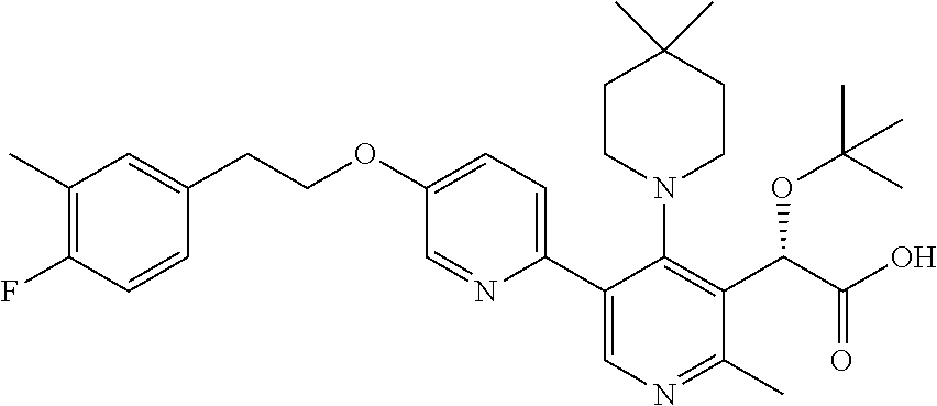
C1=CC(CCOC2=CC=C(C3=CN=C(C)C(C(C(O)=O)OC(C)(C)C)=C3N3CCC(C)(C)CC3)N=C2)=CC(C)=C1F
